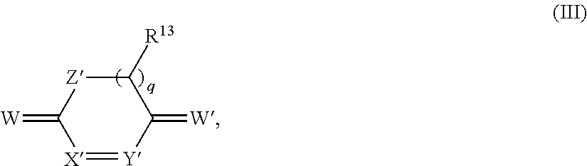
[X]1=[Y]C(=[W])C([R13])[Z]C1=[W]
